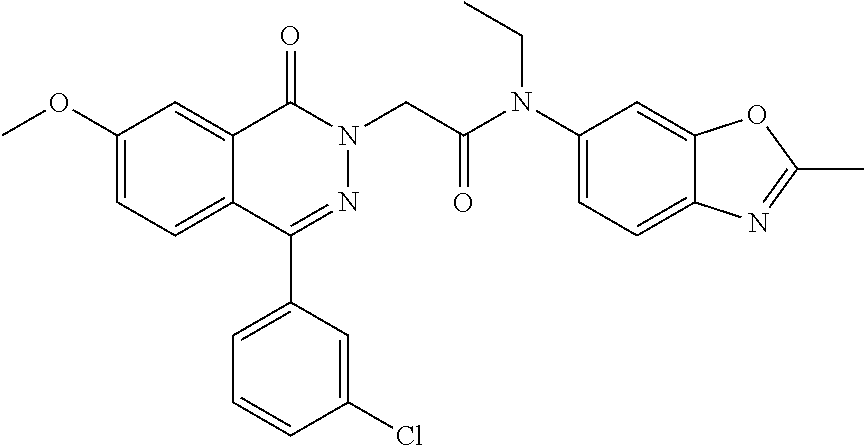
C1(C2=CC=CC(Cl)=C2)=NN(CC(N(C2=CC=C3C(=C2)OC(C)=N3)CC)=O)C(=O)C2=CC(OC)=CC=C12
